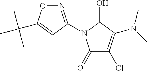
C1(=O)C(Cl)=C(N(C)C)C(O)N1C1=NOC(C(C)(C)C)=C1
